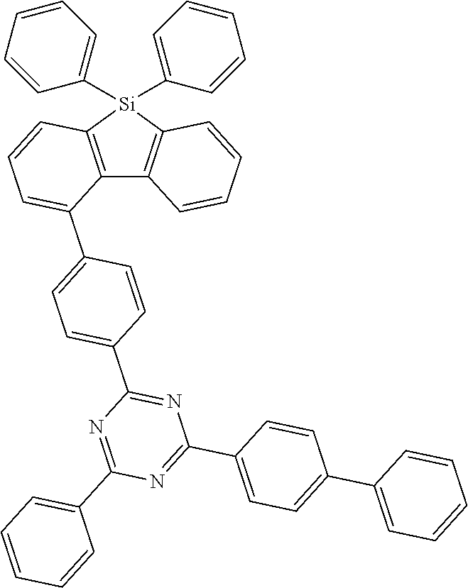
C12=C([Si](C3=CC=CC=C3)(C3=CC=CC=C3)C3=C1C(C1=CC=C(C4=NC(C5=CC=C(C6=CC=CC=C6)C=C5)=NC(C5=CC=CC=C5)=N4)C=C1)=CC=C3)C=CC=C2
